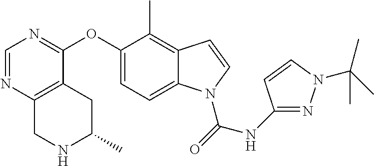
O(C1=CC=C2C(=C1C)C=CN2C(=O)NC1=NN(C(C)(C)C)C=C1)C1=NC=NC2=C1CC(C)NC2
